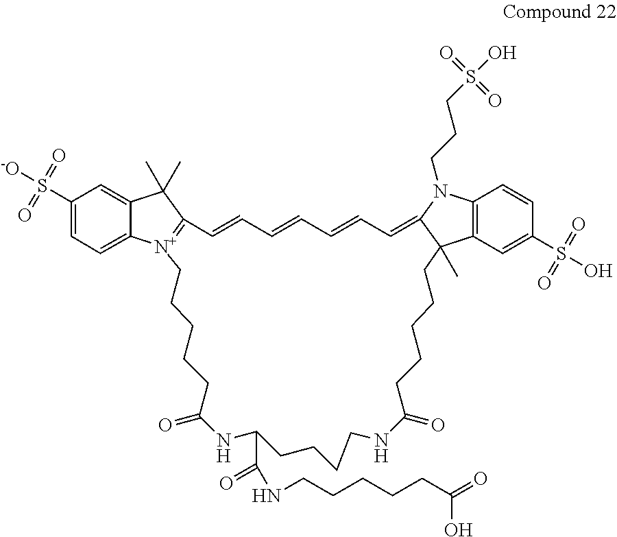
C1(S([-O])(=O)=O)=CC=C2C(=C1)C(C)(C)C1=[N+]2CCCCCC(=O)NC(C(=O)NCCCCCC(=O)O)CCCCNC(=O)CCCCCC2(C)C3=C(N(CCCS(O)(=O)=O)C2=CC=CC=CC=C1)C=CC(S(O)(=O)=O)=C3
